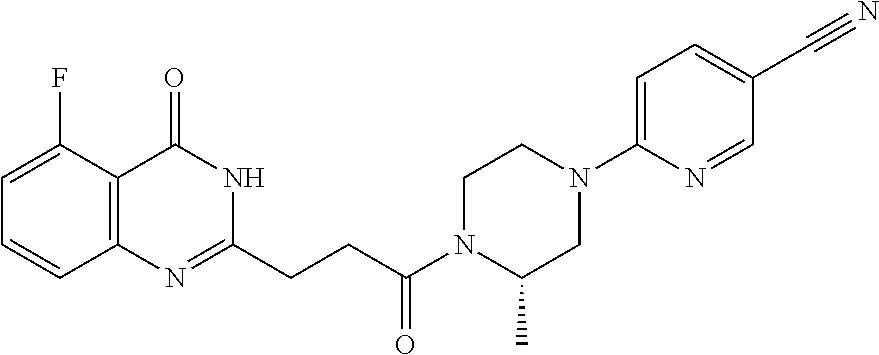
C12=C(C(=O)NC(CCC(N3C(C)CN(C4=CC=C(C#N)C=N4)CC3)=O)=N1)C(F)=CC=C2
